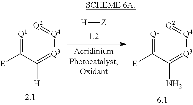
[Q1]=C(C(=[Q3][Q4]=[Q2])[H])[E].[H][Z].[Q1]=C(C(=[Q3][Q4]=[Q2])N)[E]
